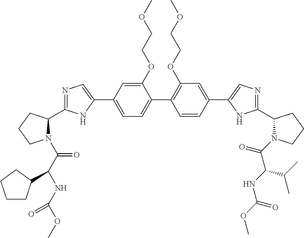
C1(OCCOC)=CC(C2=CN=C(C3N(C(=O)C(NC(OC)=O)C4CCCC4)CCC3)N2)=CC=C1C1=C(OCCOC)C=C(C2=CN=C(C3N(C(=O)C(NC(OC)=O)C(C)C)CCC3)N2)C=C1
